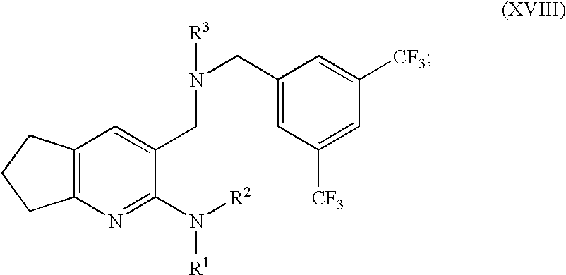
C12=C(N=C(N([R2])[R1])C(CN(CC3=CC([CF3])=CC([CF3])=C3)[R3])=C1)CCC2
